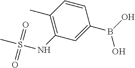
C1=CC(C)=C(NS(C)(=O)=O)C=C1B(O)O
